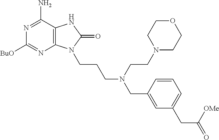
C12=C(C(N)=NC([BuO])=N1)NC(=O)N2CCCN(CC1=CC(CC(=O)[OMe])=CC=C1)CCN1CCOCC1
